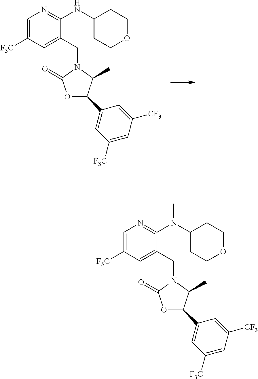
C1=C([F3C])C=C(CN2C(=O)OC(C3=CC([F3C])=CC([CF3])=C3)C2C)C(NC2CCOCC2)=N1.C1=C([F3C])C=C(CN2C(=O)OC(C3=CC([F3C])=CC([CF3])=C3)C2C)C(N(C2CCOCC2)C)=N1
